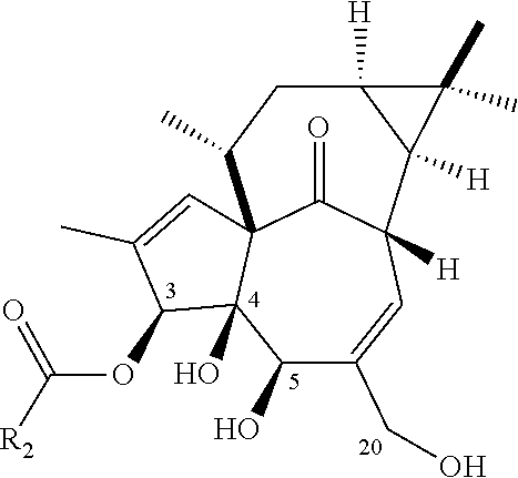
C1(OC(=O)[R2])C(C)=CC23C1(O)C(O)C(CO)=CC([H])(C2=O)C1([H])C([H])(CC3C)C1(C)C
